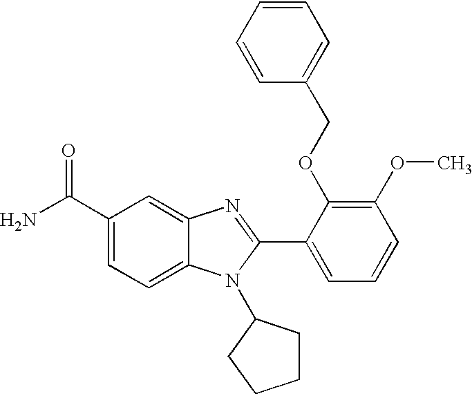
NC(C1=CC=C2C(=C1)N=C(C1=CC=CC(OC)=C1OCC1=CC=CC=C1)N2C1CCCC1)=O
